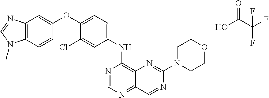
OC(C(F)(F)F)=O.C12=C(C=CC(OC3=CC=C(NC4=C5C(=NC=N4)C=NC(N4CCOCC4)=N5)C=C3Cl)=C1)N(C)C=N2
